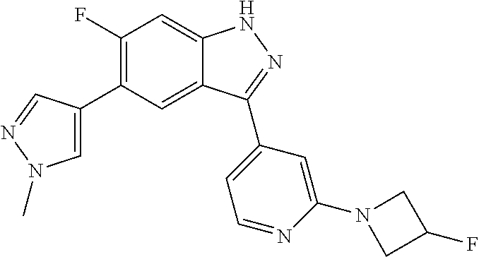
C1(F)=C(C2=CN(C)N=C2)C=C2C(=C1)NN=C2C1=CC=NC(N2CC(F)C2)=C1
